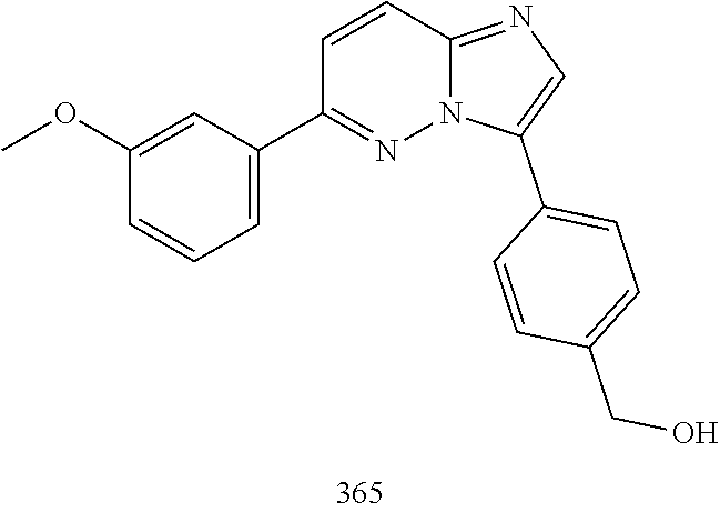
C1=CC2=NC=C(C3=CC=C(CO)C=C3)N2N=C1C1=CC=CC(OC)=C1
